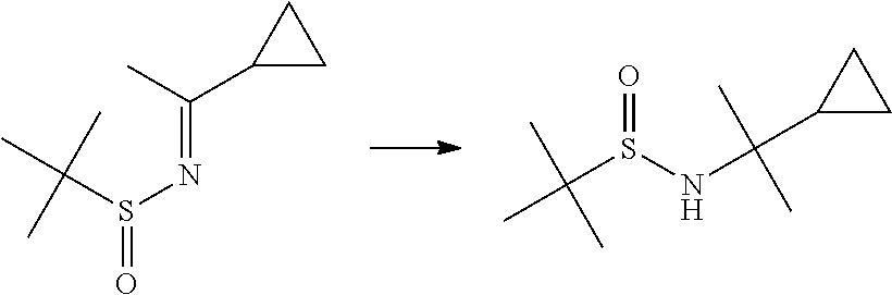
C(=NS(=O)C(C)(C)C)(C)C1CC1.C(S(NC(C1CC1)(C)C)=O)(C)(C)C
